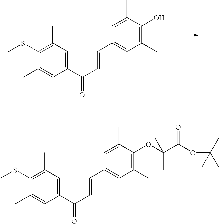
C1(SC)=C(C)C=C(C(C=CC2=CC(C)=C(O)C(C)=C2)=O)C=C1C.C1(C=CC(C2=CC(C)=C(SC)C(C)=C2)=O)=CC(C)=C(OC(C(OC(C)(C)C)=O)(C)C)C(C)=C1
